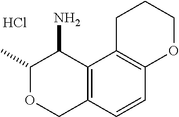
C12=C(C(N)C(C)OC1)C1=C(C=C2)OCCC1.Cl
